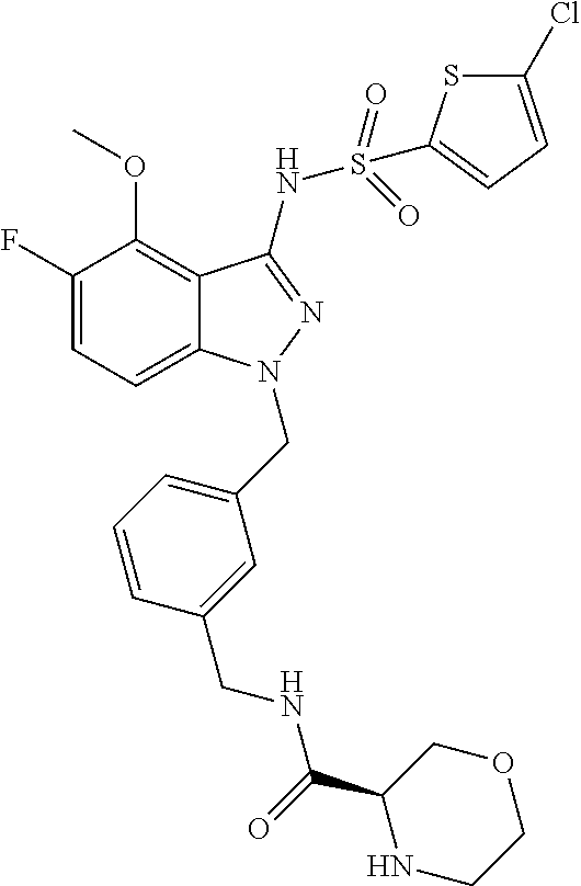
C1(F)=CC=C2C(=C1OC)C(NS(=O)(=O)C1=CC=C(Cl)S1)=NN2CC1=CC=CC(CNC(C2NCCOC2)=O)=C1
